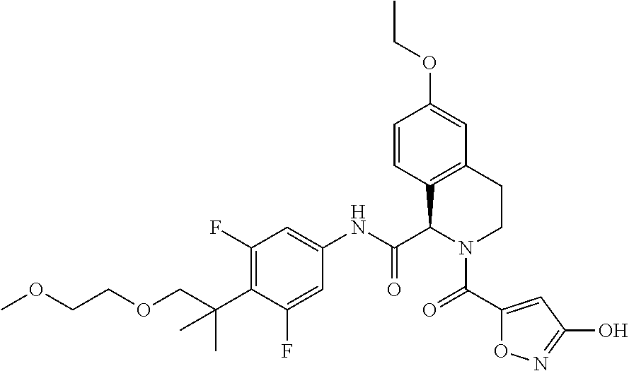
C1(F)=C(C(C)(C)COCCOC)C(F)=CC(NC(C2C3=C(CCN2C(=O)C2=CC(O)=NO2)C=C(OCC)C=C3)=O)=C1
